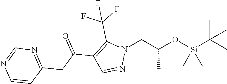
N1(CC(O[Si](C(C)(C)C)(C)C)C)C(C(F)(F)F)=C(C(CC2=NC=NC=C2)=O)C=N1
